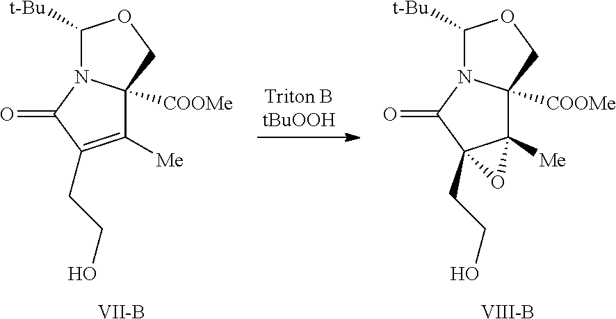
C1([t-Bu])N2C([COOMe])(CO1)C([Me])=C(CCO)C2=O.[VII-B].C1([t-Bu])N2C([COOMe])(CO1)C1([Me])C(CCO)(C2=O)O1.[VIII-B]
